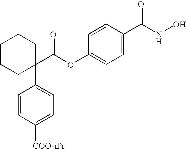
C1CCC(C(OC2=CC=C(C(NO)=O)C=C2)=O)(C2=CC=C([COO-iPr])C=C2)CC1
